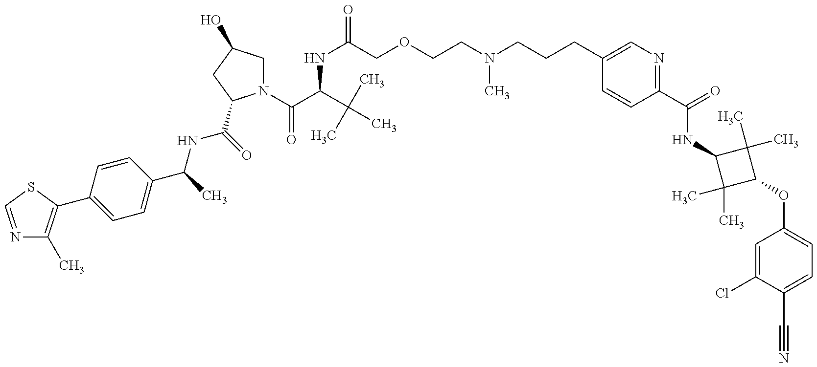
N1=CSC(C2=CC=C(C(NC(=O)C3N(C(=O)C(C(C)(C)C)NC(=O)COCCN(CCCC4=CN=C(C(=O)NC5C(C)(C)C(OC6=CC=C(C#N)C(Cl)=C6)C5(C)C)C=C4)C)CC(O)C3)C)C=C2)=C1C
